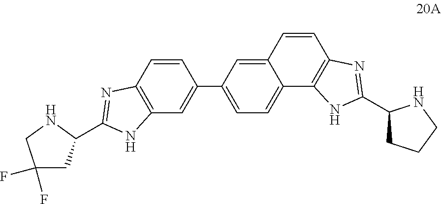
C12=C(C=CC(C3=CC=C4C(=C3)C=CC3=C4NC(C4CCCN4)=N3)=C1)N=C(C1CC(F)(F)CN1)N2
